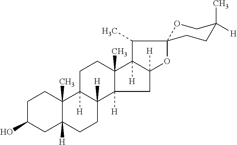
C1C(O)CC2([H])C(C)(C1)C1([H])C([H])(CC2)C2([H])C(C)(CC1)C1([H])C([H])(C2)OC2(C1C)OCC(C)([H])CC2
